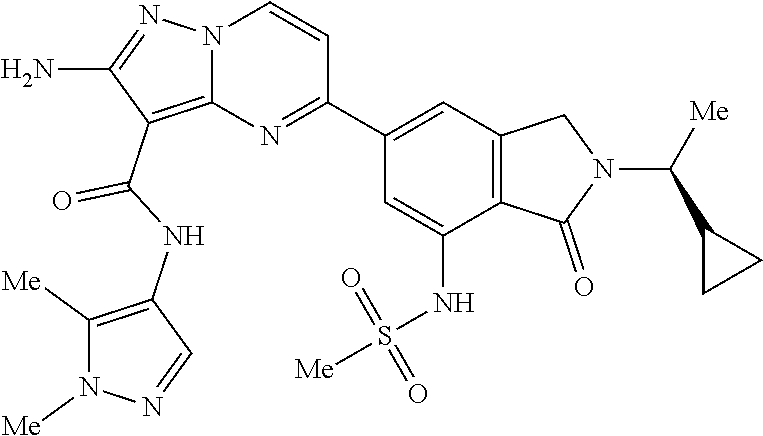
C1(N)=NN2C(=C1C(NC1=C([Me])N([Me])N=C1)=O)N=C(C1=CC3=C(C(NS(=O)(=O)[Me])=C1)C(=O)N(C(C1CC1)[Me])C3)C=C2
